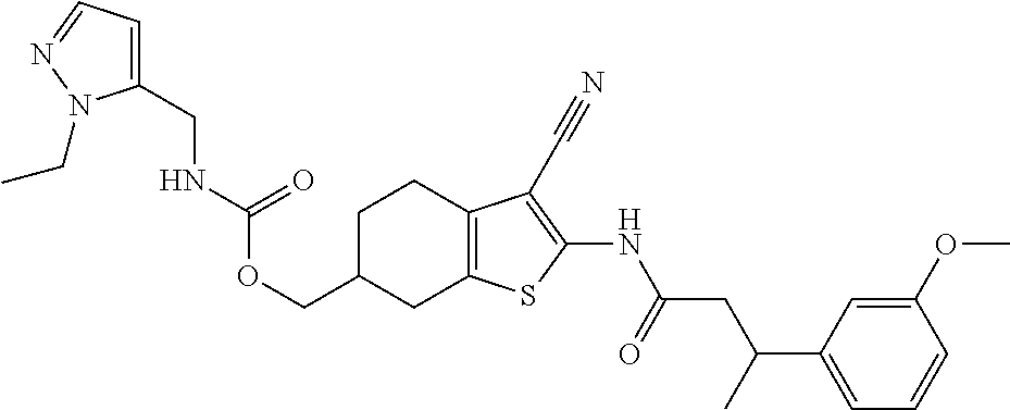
C(C1CC2=C(CC1)C(C#N)=C(NC(CC(C1=CC=CC(OC)=C1)C)=O)S2)OC(=O)NCC1=CC=NN1CC
